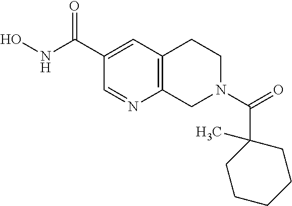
C12=C(C=C(C(NO)=O)C=N1)CCN(C(C1(C)CCCCC1)=O)C2
